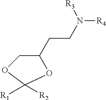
[R4]N(CCC1COC([R1])([R2])O1)[R3]
